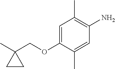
C1(COC2=CC(C)=C(N)C=C2C)(C)CC1
